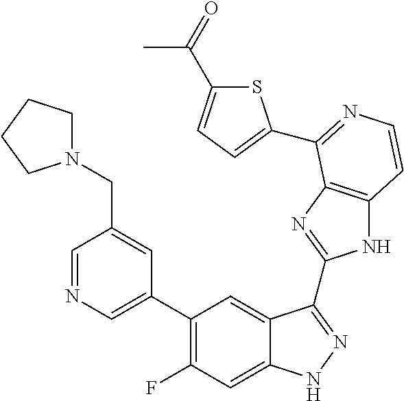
C1=C(C2=C(F)C=C3C(=C2)C(C2=NC4=C(N2)C=CN=C4C2=CC=C(C(=O)C)S2)=NN3)C=C(CN2CCCC2)C=N1
